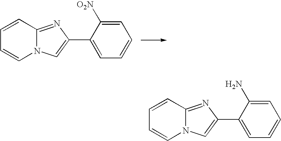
C1=CC2=NC(C3=CC=CC=C3[O2N])=CN2C=C1.C1=CC2=NC(C3=CC=CC=C3N)=CN2C=C1
